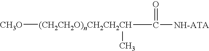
[(CH2CH2O)nCH2CH2CH](C([NH-ATA])=O)(C)[CH3O]
